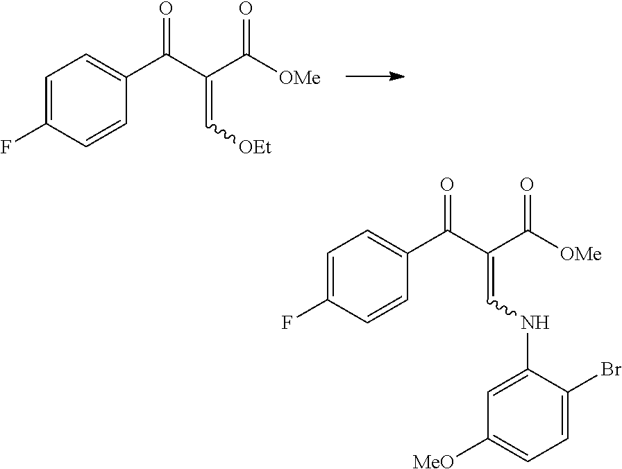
C1=C(F)C=CC(C(C(C([OMe])=O)=C[OEt])=O)=C1.C1=C(F)C=CC(C(C(C([OMe])=O)=CNC2=CC([MeO])=CC=C2Br)=O)=C1
